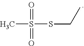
S(C)(SCC)(=O)=O
